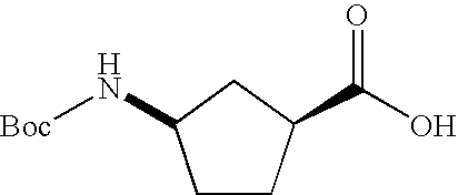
C1CC(C(O)=O)CC1N[Boc]
